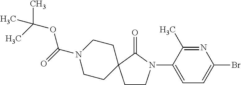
C1CN(C2=CC=C(Br)N=C2C)C(=O)C12CCN(C(=O)OC(C)(C)C)CC2
